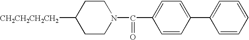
C1CN(C(=O)C2=CC=C(C3=CC=CC=C3)C=C2)CCC1[CH2CH2CH2CH2]
